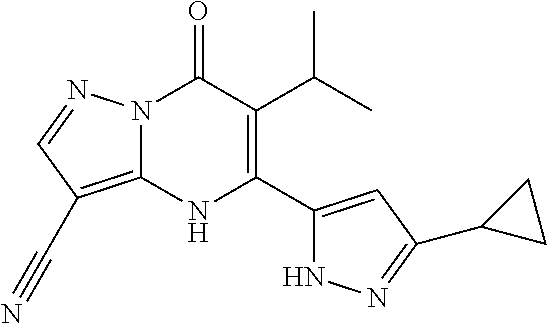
N12C(=C(C#N)C=N1)NC(C1=CC(C3CC3)=NN1)=C(C(C)C)C2=O
